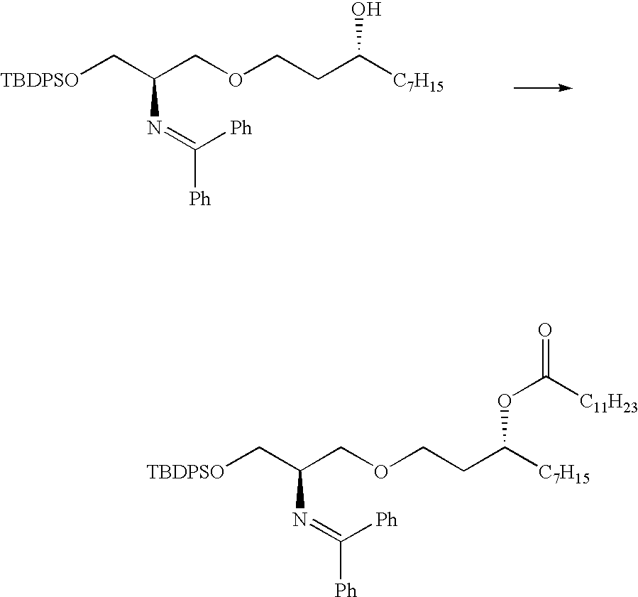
C(COCCC([C7H15])OC(=O)[C11H23])(C[TBDPSO])N=C([Ph])[Ph].C(COCCC([C7H15])O)(C[TBDPSO])N=C([Ph])[Ph]
